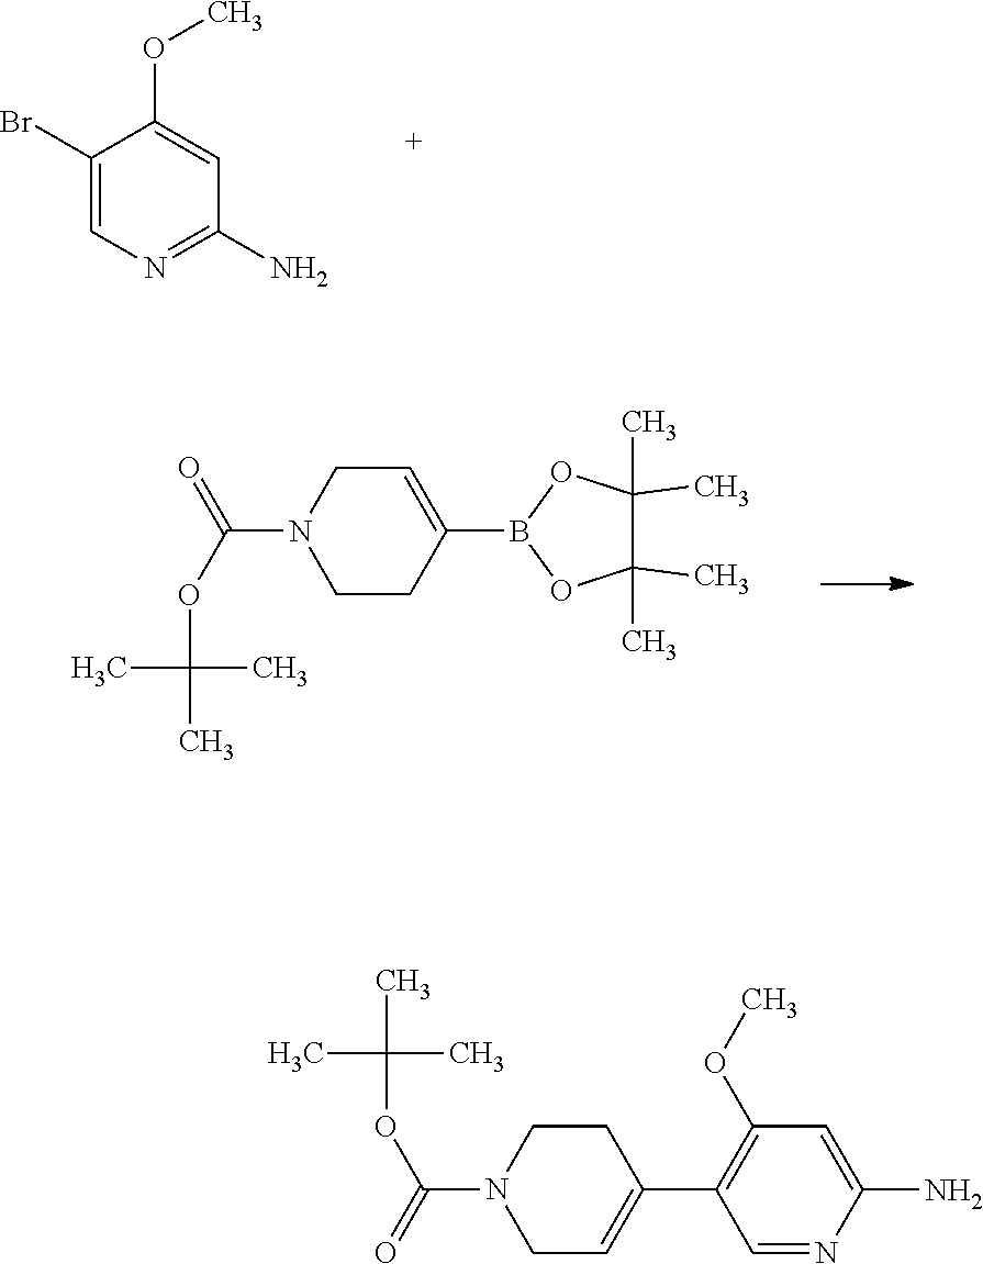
N1=C(N)C=C(OC)C(Br)=C1.O1C(C)(C)C(C)(C)OB1C1=CCN(C(OC(C)(C)C)=O)CC1.C1=NC(N)=CC(OC)=C1C1=CCN(C(OC(C)(C)C)=O)CC1
